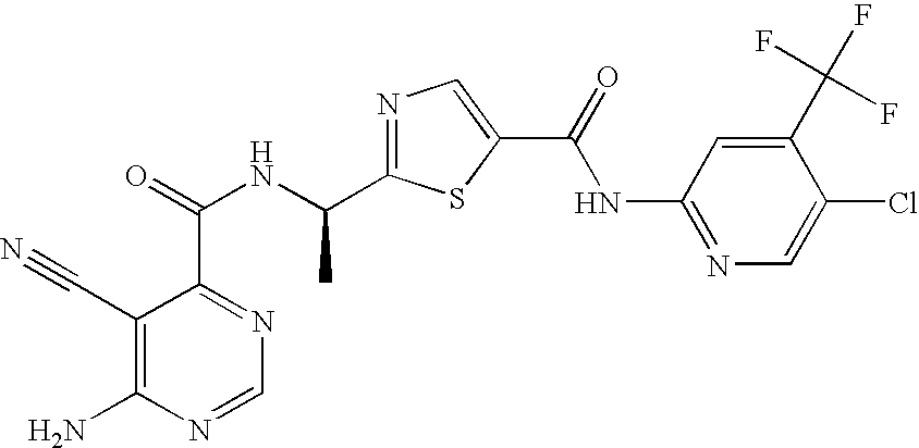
C1=NC(N)=C(C#N)C(C(=O)NC(C2=NC=C(C(=O)NC3=NC=C(Cl)C(C(F)(F)F)=C3)S2)C)=N1
